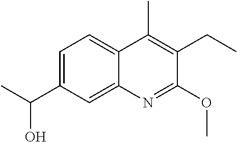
C1=C(C(C)O)C=C2C(=C1)C(C)=C(CC)C(OC)=N2
